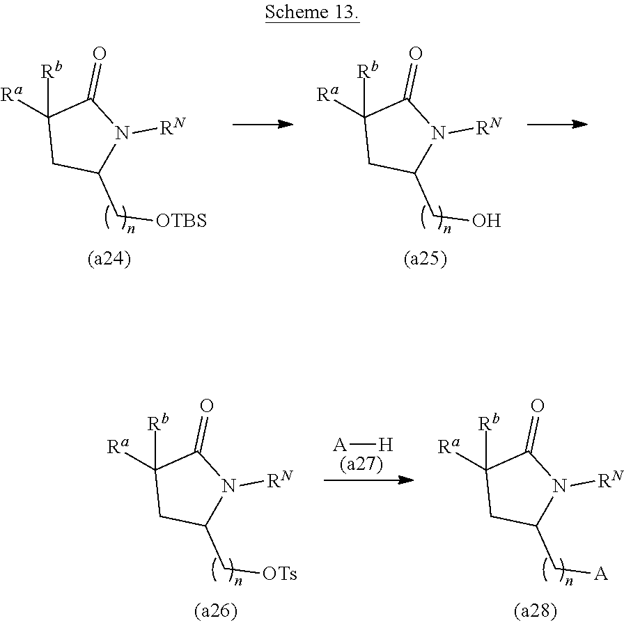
C1([Rb])([Ra])CC(C[OTBS])N([RN])C1=O.C1([Rb])([Ra])CC(CO)N([RN])C1=O.[A][H].C1([Rb])([Ra])CC(C[A])N([RN])C1=O.C1([Rb])([Ra])CC(C[OTs])N([RN])C1=O
